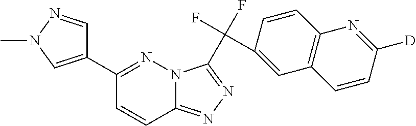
C1(C2=NN3C(=NN=C3C(C3=CC4=C(C=C3)N=C([D])C=C4)(F)F)C=C2)=CN(C)N=C1
